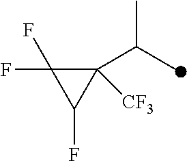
C1([CF3])(C(C)C)C(F)(F)C1F
